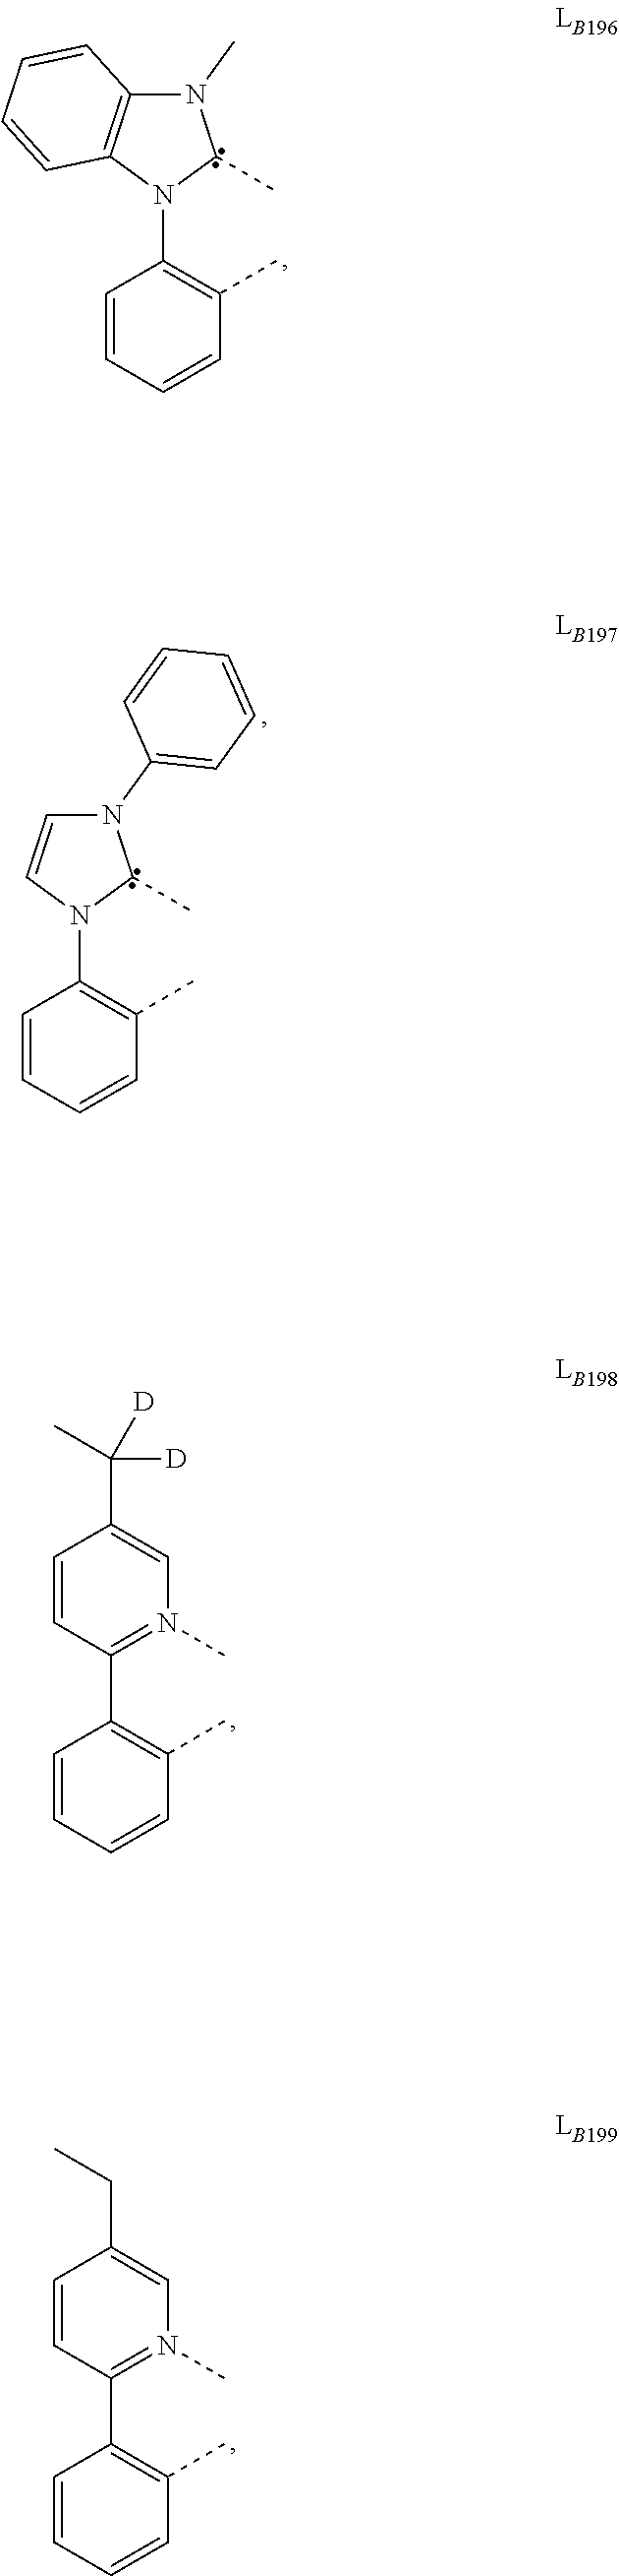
N1(C2=C(C)C=CC=C2)C(C)N(C2=CC=CC=C2)C=C1.C1(C2=C(C)C=CC=C2)=N(C)C=C(C([D])([D])C)C=C1.C1(C2=N(C)C=C(CC)C=C2)=C(C)C=CC=C1.N1(C2=C(C)C=CC=C2)C(C)N(C)C2=C1C=CC=C2
